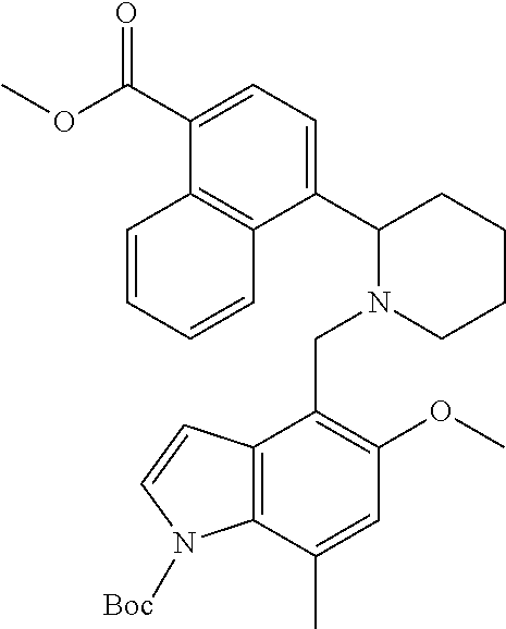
C1(C2N(CC3=C(OC)C=C(C)C4=C3C=CN4[Boc])CCCC2)=CC=C(C(=O)OC)C2=C1C=CC=C2
